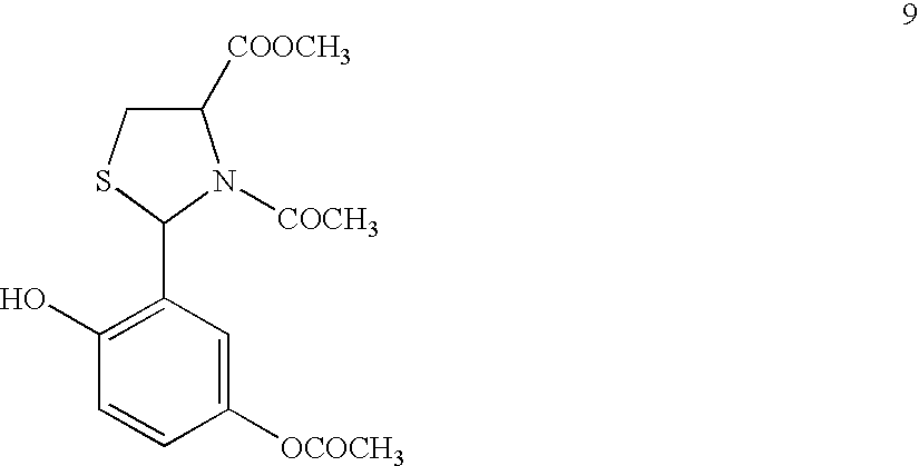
C1([COOCH3])CSC(C2=C(O)C=CC([OCOCH3])=C2)N1[COCH3]
